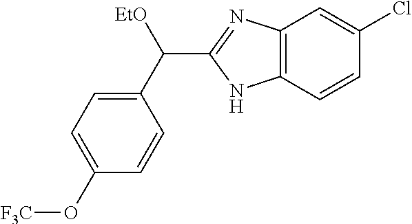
C12=C(C=CC(Cl)=C1)NC(C(C1=CC=C(O[F3C])C=C1)[EtO])=N2
